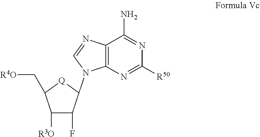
C12=C(N=C([R50])N=C1N)N(C1C(F)C([R3O])C(C[R4O])[Q]1)C=N2
